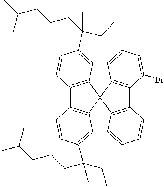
C12=C(C=C(C(CC)(C)CCCC(C)C)C=C1)C1(C3=C2C=CC(C(C)(CC)CCCC(C)C)=C3)C2=C(C3=C1C=CC=C3)C(Br)=CC=C2
